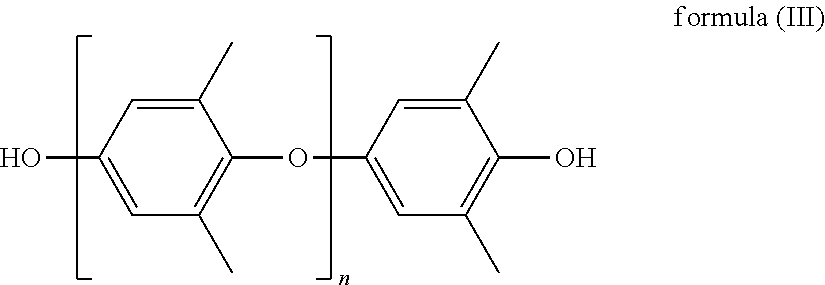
OC1=CC(C)=C(OC2=CC(C)=C(O)C(C)=C2)C(C)=C1
